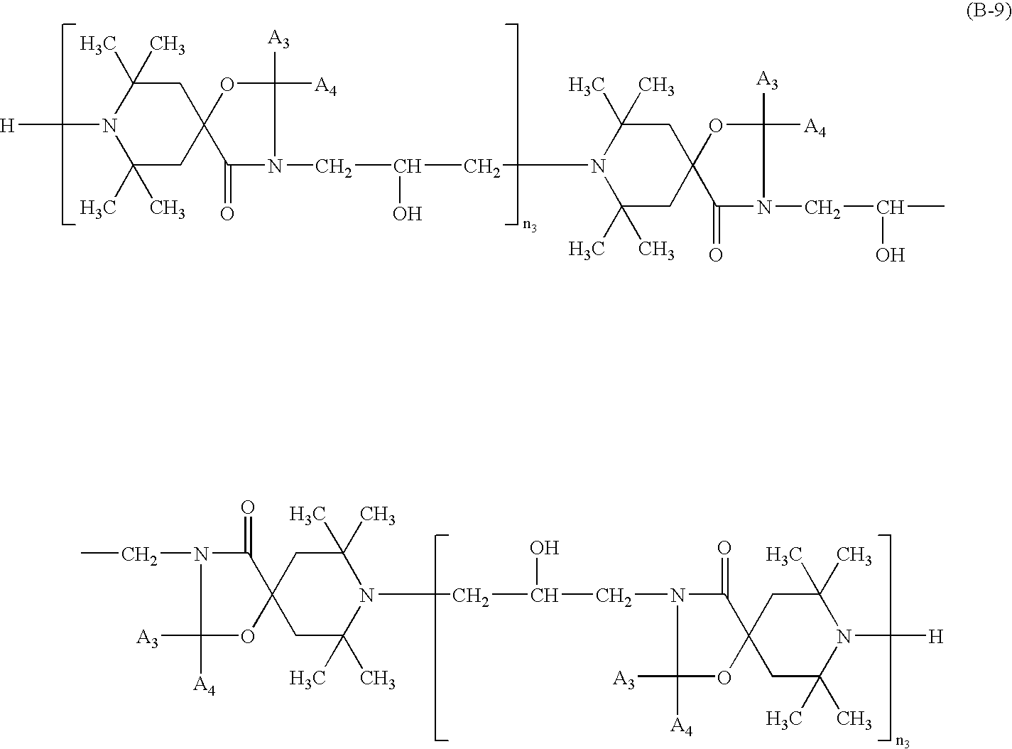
C(C(CN1C(=O)C2(OC1([A3])[A4])CC(C)(C)N([H])C(C)(C)C2)O)N1C(C)(C)CC2(C(=O)N(CC)C([A3])([A4])O2)CC1(C)C.C1C(C)(C)N([H])C(C)(C)CC12OC([A3])([A4])N(CC(CN1C(C)(C)CC3(CC1(C)C)OC([A3])([A4])N(CC(C)O)C3=O)O)C2=O
